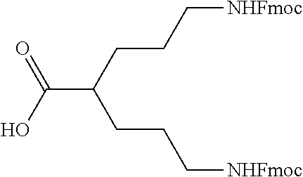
C(C(CCC[NHFmoc])CCC[NHFmoc])(O)=O
